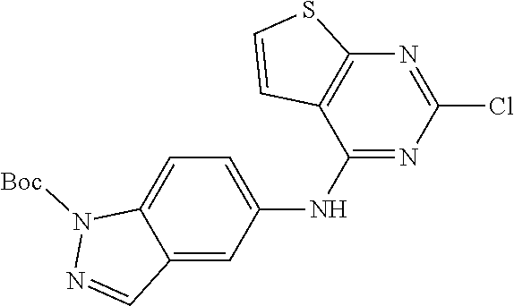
C12=C(N=C(Cl)N=C1NC1=CC=C3C(=C1)C=NN3[Boc])SC=C2
